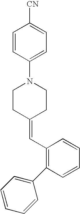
C1=CC(N2CCC(=CC3=C(C4=CC=CC=C4)C=CC=C3)CC2)=CC=C1[CN]
